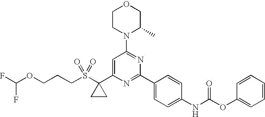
C1CN(C2=NC(C3=CC=C(NC(OC4=CC=CC=C4)=O)C=C3)=NC(C3(S(CCCOC(F)F)(=O)=O)CC3)=C2)C(C)CO1
